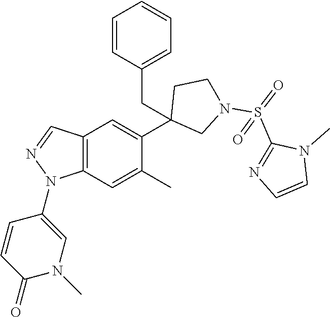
C1(C2=CC3=C(C=C2C)N(C2=CN(C)C(=O)C=C2)N=C3)(CC2=CC=CC=C2)CN(S(=O)(C2=NC=CN2C)=O)CC1
